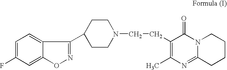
C1=C(F)C=C2C(=C1)C(C1CCN(CCC3=C(C)N=C4N(C3=O)CCCC4)CC1)=NO2
